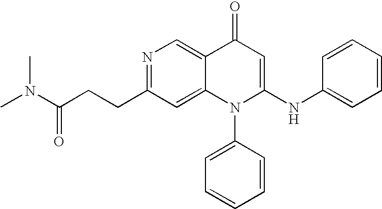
C(C(N(C)C)=O)CC1=NC=C2C(=C1)N(C1=CC=CC=C1)C(NC1=CC=CC=C1)=CC2=O
